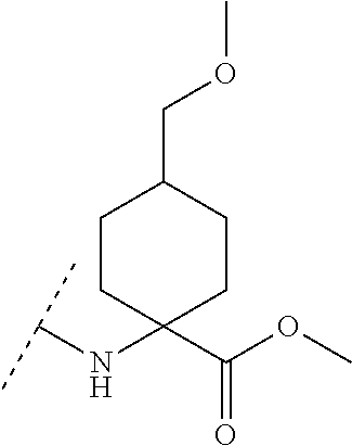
C(NC1(C(OC)=O)CCC(COC)CC1)(C)C
